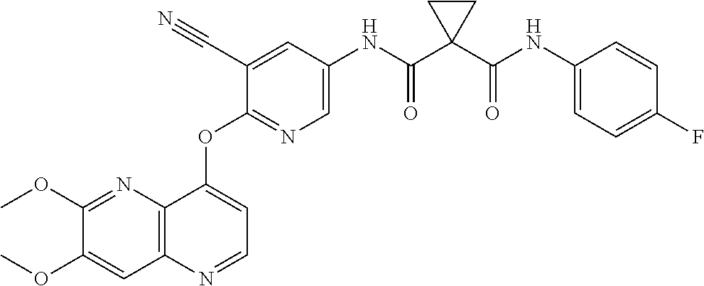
C1(OC)=CC2=C(N=C1OC)C(OC1=NC=C(NC(C3(C(NC4=CC=C(F)C=C4)=O)CC3)=O)C=C1C#N)=CC=N2
